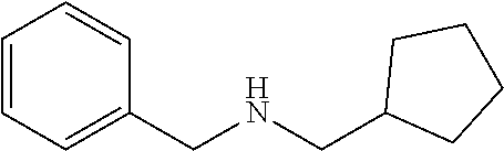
C1=CC=C(CNCC2CCCC2)C=C1
